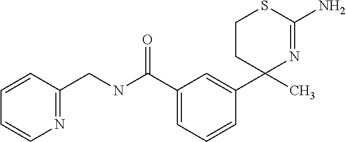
C1=C(C2(C)CCSC(N)=N2)C=CC=C1C(NCC1=NC=CC=C1)=O
